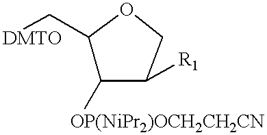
C1(C[DMTO])C([OP(NiPr2)OCH2CH2CN])C([R1])CO1
